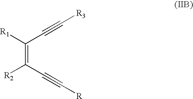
C(=C(C#C[R])[R2])([R1])C#C[R3]
